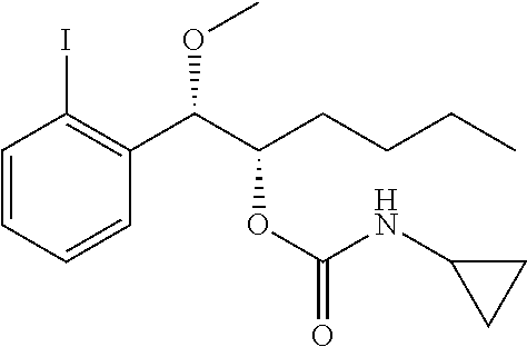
C1=CC=CC(C(C(CCCC)OC(=O)NC2CC2)OC)=C1I
